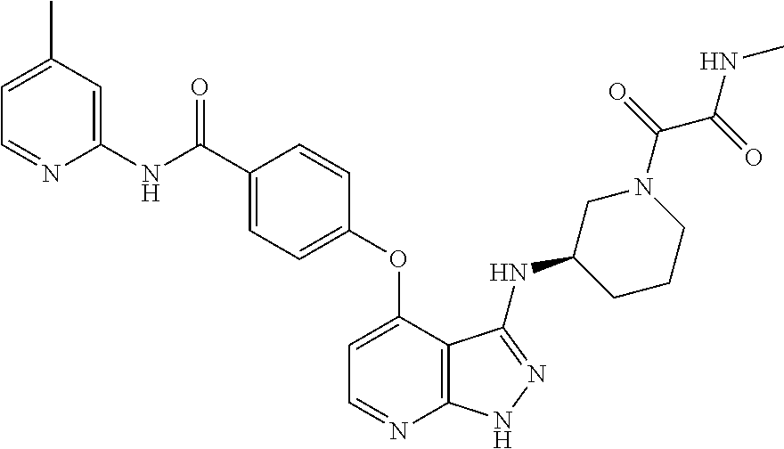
C1(C)=CC=NC(NC(C2=CC=C(OC3=CC=NC4=C3C(NC3CCCN(C(=O)C(NC)=O)C3)=NN4)C=C2)=O)=C1
